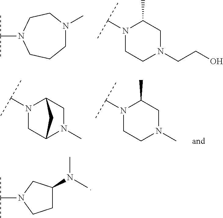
C1N(C)CCN(C(C)C)CC1.N1(C(C)C)CCN(CCO)CC1C.N1(C(C)C)CC2N(C)CC1C2.N1(C(C)C)CCN(C)CC1C.C1C(N(C)C)CN(C(C)C)C1
